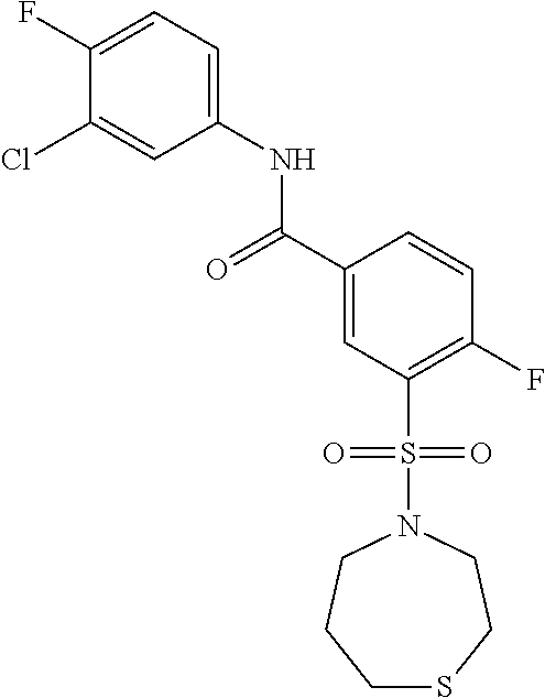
C1(F)=CC=C(NC(C2=CC(S(N3CCCSCC3)(=O)=O)=C(F)C=C2)=O)C=C1Cl
